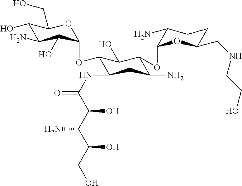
C1(O)C(N)C(O)C(OC2C(NC(=O)C(C(C(O)CO)N)O)CC(N)C(OC3C(N)CCC(CNCCO)O3)C2O)OC1CO
